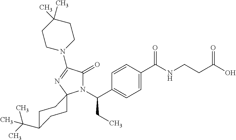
C1=C(C(=O)NCCC(O)=O)C=CC(C(N2C(=O)C(N3CCC(C)(C)CC3)=NC23CCC(C(C)(C)C)CC3)CC)=C1
